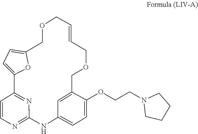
C1CN(CCOC2=CC=C3C=C2COCC=CCOCC2=CC=C(C4=NC(=NC=C4)N3)O2)CC1
